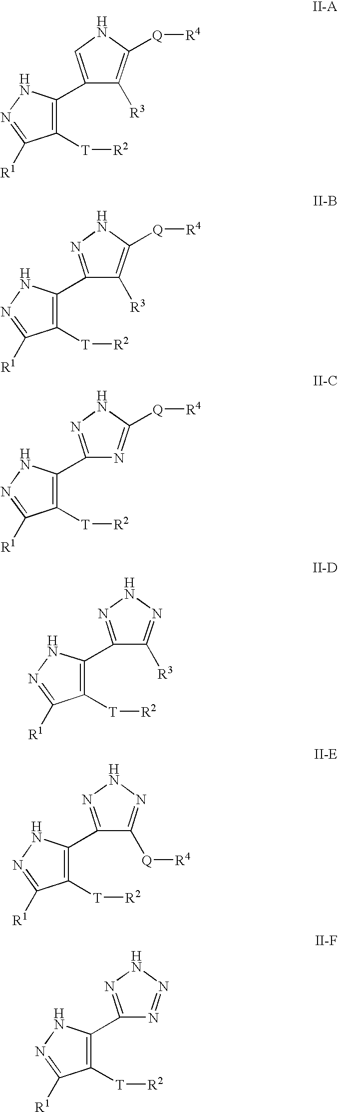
C1([T][R2])=C(C2=CNC([Q][R4])=C2[R3])NN=C1[R1].C1([T][R2])=C(C2=NNC([Q][R4])=C2[R3])NN=C1[R1].C1([T][R2])=C(C2=NNC([Q][R4])=N2)NN=C1[R1].C1([T][R2])=C(C2=NNN=C2[R3])NN=C1[R1].C1([T][R2])=C(C2=NNN=C2[Q][R4])NN=C1[R1].C1([T][R2])=C(C2=NNN=N2)NN=C1[R1]
